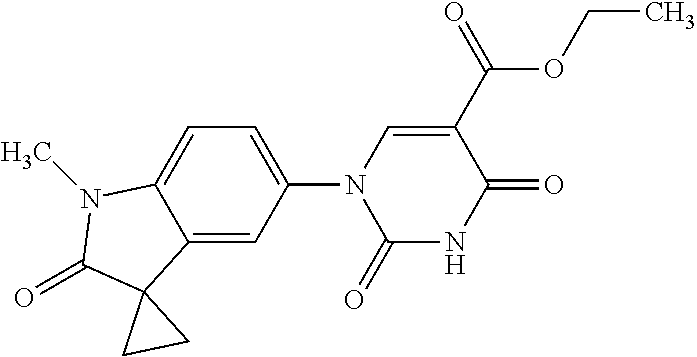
C1=C(N2C(=O)NC(=O)C(C(=O)OCC)=C2)C=C2C(=C1)N(C)C(=O)C21CC1
